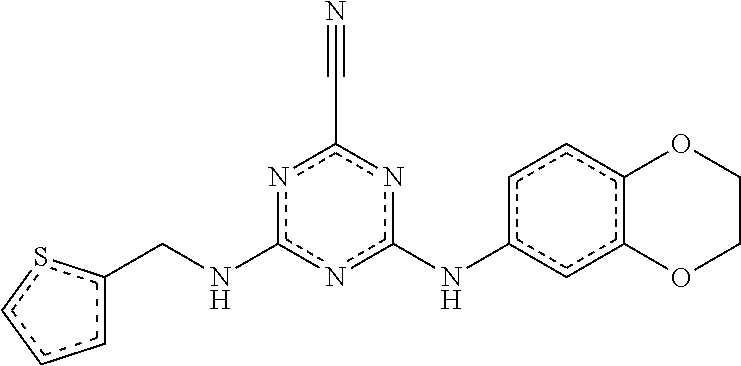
c1c(CNc2nc(Nc3cc4c(cc3)OCCO4)nc(C#N)n2)scc1
